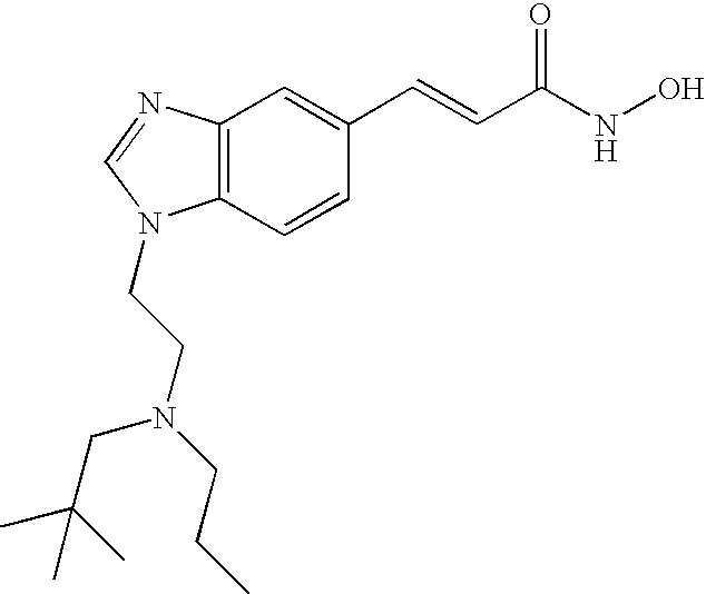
C12=C(C=CC(C=CC(=O)NO)=C1)N(CCN(CCC)CC(C)(C)C)C=N2
